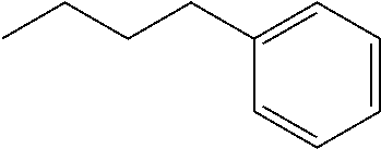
CCCCC1=CC=CC=C1
